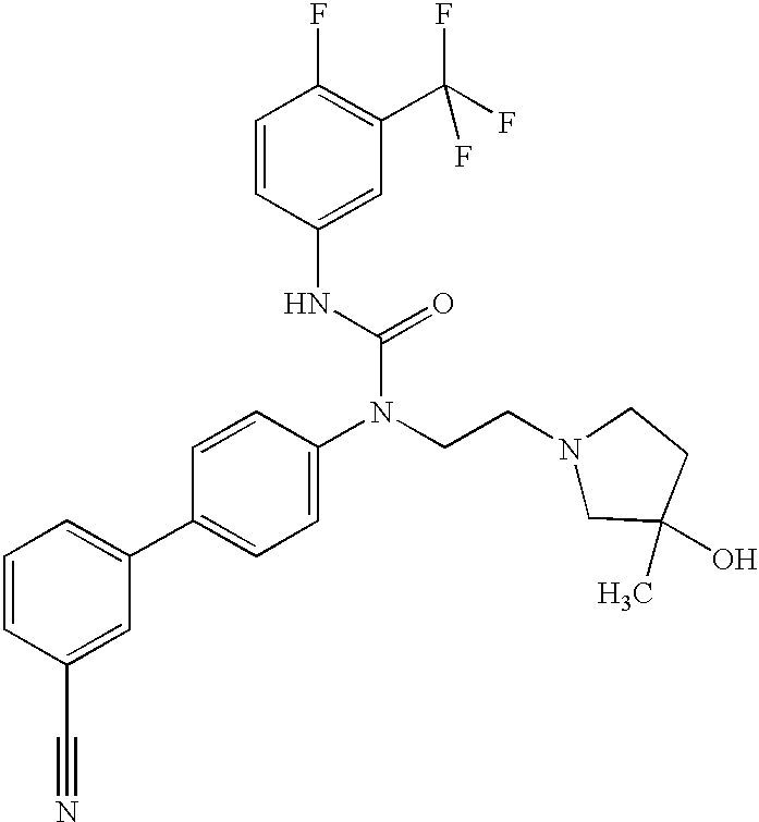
C1=CC(C#N)=CC(C2=CC=C(N(CCN3CC(C)(O)CC3)C(=O)NC3=CC(C(F)(F)F)=C(F)C=C3)C=C2)=C1
